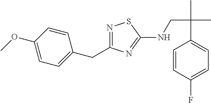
N1=C(CC2=CC=C(OC)C=C2)N=C(NCC(C)(C)C2=CC=C(F)C=C2)S1
